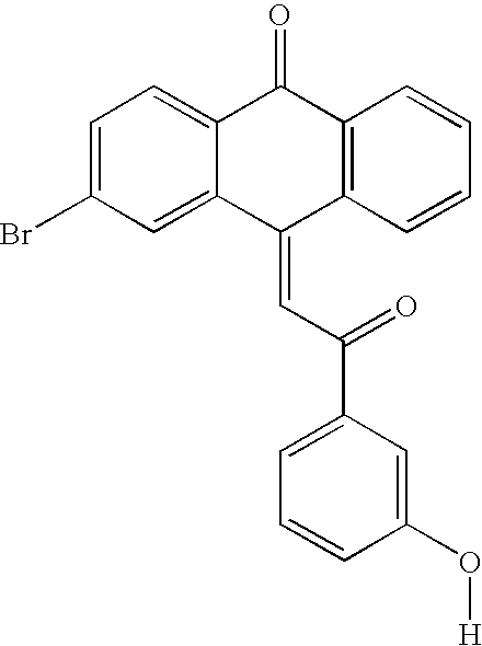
C1=C(Br)C=C2C(=C1)C(=O)C1=C(C2=CC(=O)C2=CC=CC(O[H])=C2)C=CC=C1
